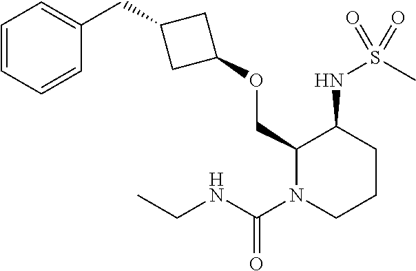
C1(OCC2N(C(=O)NCC)CCCC2NS(=O)(C)=O)CC(CC2=CC=CC=C2)C1
